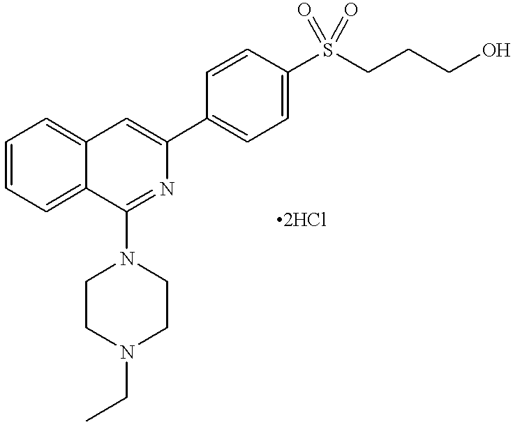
C12=CC=CC=C1C(N1CCN(CC)CC1)=NC(C1=CC=C(S(CCCO)(=O)=O)C=C1)=C2
